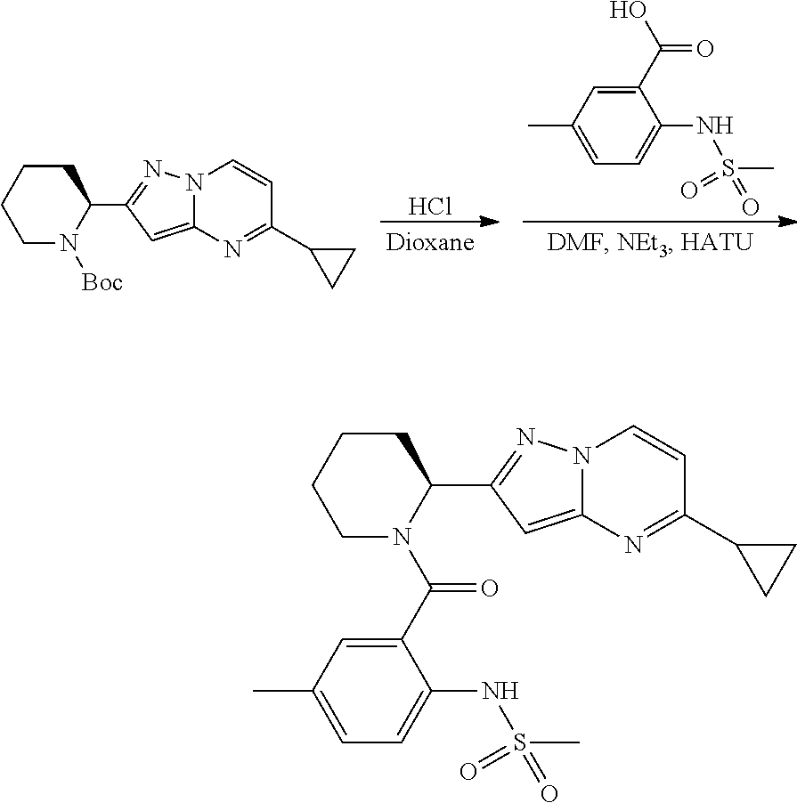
Cl.OC(=O)C1=CC(C)=CC=C1NS(=O)(C)=O.C1CCCC(C2=NN3C(=C2)N=C(C2CC2)C=C3)N1[Boc].C1N(C(=O)C2=CC(C)=CC=C2NS(=O)(C)=O)C(C2=NN3C(=C2)N=C(C2CC2)C=C3)CCC1
